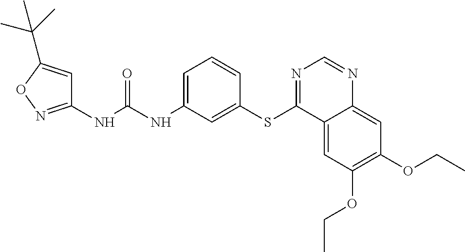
C1(NC(NC2=CC=CC(SC3=NC=NC4=CC(OCC)=C(OCC)C=C34)=C2)=O)=NOC(C(C)(C)C)=C1
